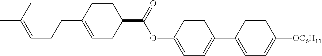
C1=C(CCC=C(C)C)CCC(C(OC2=CC=C(C3=CC=C([OC6H11])C=C3)C=C2)=O)C1
